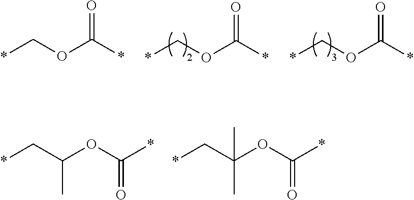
*COC(*)=O.*COC(*)=O.*COC(*)=O.*CC(OC(*)=O)C.*CC(OC(*)=O)(C)C
